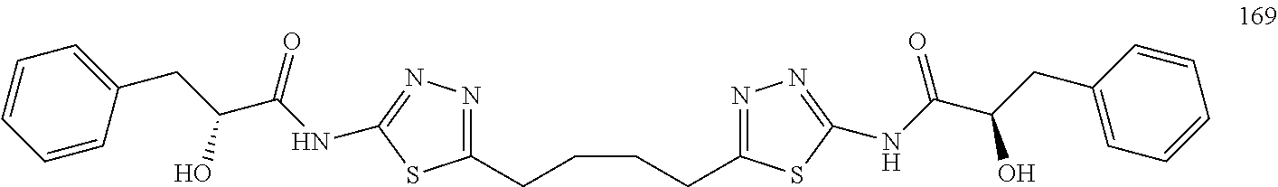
C1(CC(C(NC2=NN=C(CCCCC3=NN=C(NC(=O)C(CC4=CC=CC=C4)O)S3)S2)=O)O)=CC=CC=C1
